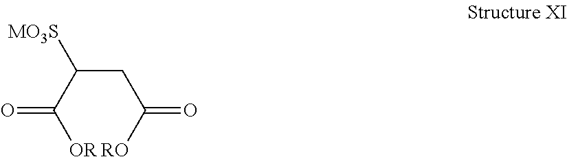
C(CC([RO])=O)([MO3S])C(=O)[OR]
